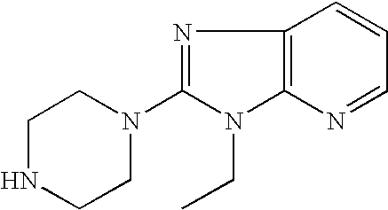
N1CCN(C2=NC3=C(N2CC)N=CC=C3)CC1
